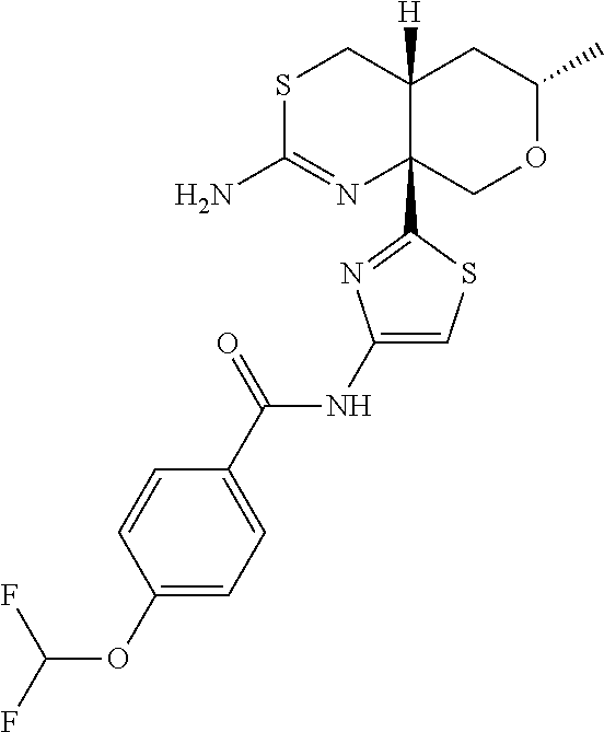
S1C(N)=NC2(C3=NC(NC(C4=CC=C(OC(F)F)C=C4)=O)=CS3)C([H])(C1)CC(C)OC2
